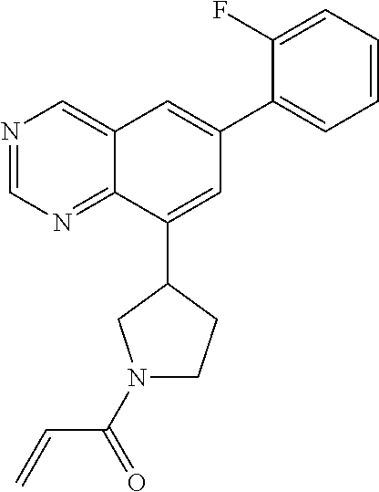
N1=CN=C2C(=C1)C=C(C1=CC=CC=C1F)C=C2C1CN(C(C=C)=O)CC1
